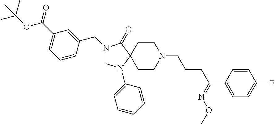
N1(CC2=CC(C(=O)OC(C)(C)C)=CC=C2)CN(C2=CC=CC=C2)C2(C1=O)CCN(CCCC(C1=CC=C(F)C=C1)=NOC)CC2
